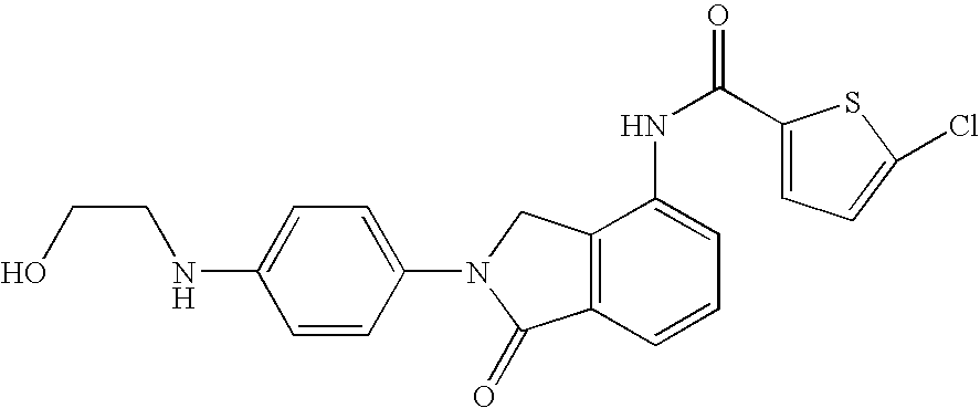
C1=CC(N2C(=O)C3=C(C2)C(NC(C2=CC=C(Cl)S2)=O)=CC=C3)=CC=C1NCCO
